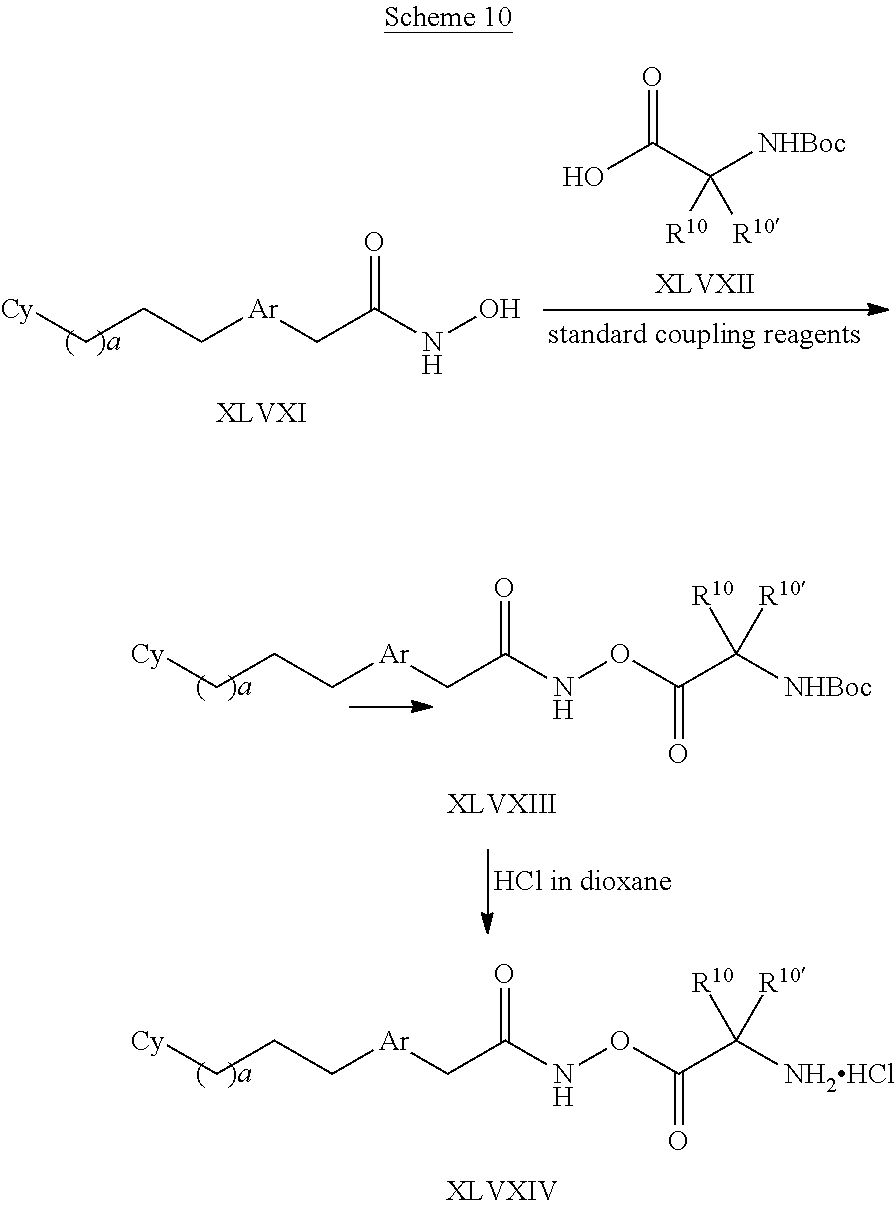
C([Ar]CC(NO)=O)CC[Cy].OC(C([NHBoc])([R10])[R10])=O.C([Ar]CC(NOC(C([NHBoc])([R10])[R10])=O)=O)CC[Cy].C([Ar]CC(NOC(C([NH2HCl])([R10])[R10])=O)=O)CC[Cy]
